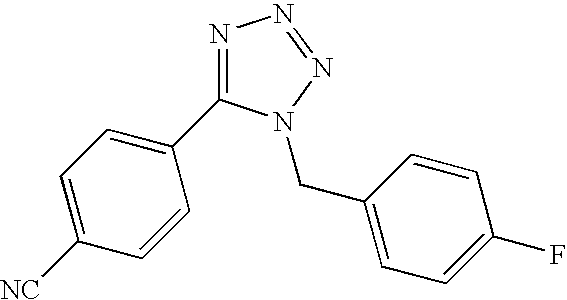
N1=C(C2=CC=C([NC])C=C2)N(CC2=CC=C(F)C=C2)N=N1
